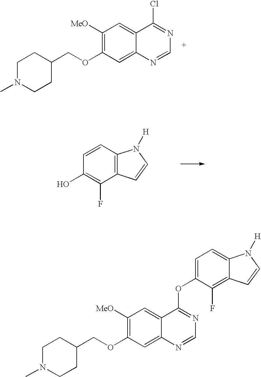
C1([MeO])=C(OCC2CCN(C)CC2)C=C2C(=C1)C(Cl)=NC=N2.C1(O)=C(F)C2=C(C=C1)N([H])C=C2.C1([MeO])=C(OCC2CCN(C)CC2)C=C2C(=C1)C(OC1=CC=C3C(=C1F)C=CN3[H])=NC=N2
